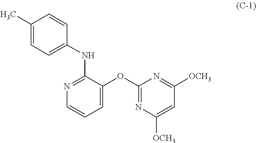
C1(C)=CC=C(NC2=NC=CC=C2OC2=NC([OCH3])=CC([OCH3])=N2)C=C1
